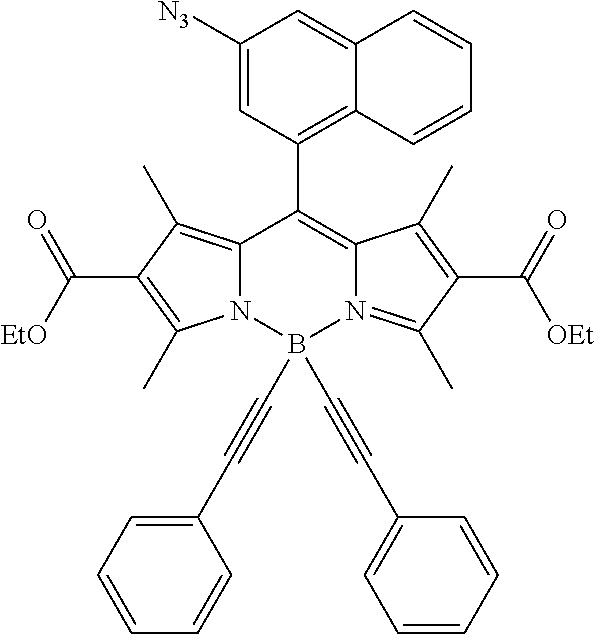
C12=C(C)C(C(=O)[EtO])=C(C)N1B(C#CC1=CC=CC=C1)(C#CC1=CC=CC=C1)N1=C(C)C(C(=O)[OEt])=C(C)C1=C2C1=C2C(=CC([N3])=C1)C=CC=C2
